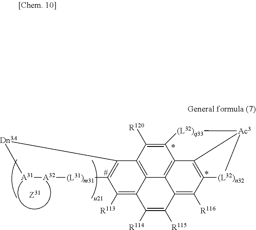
[(L31)m31]1[A32][A31][Dn3A]C2=C1C([R113])=C1C3=C2C([R120])=C2C4=C3C(=C([R116])C3=C4[Ac3]([(L32)q33]2)[(L32)n32]3)C([R115])=C1[R114]
